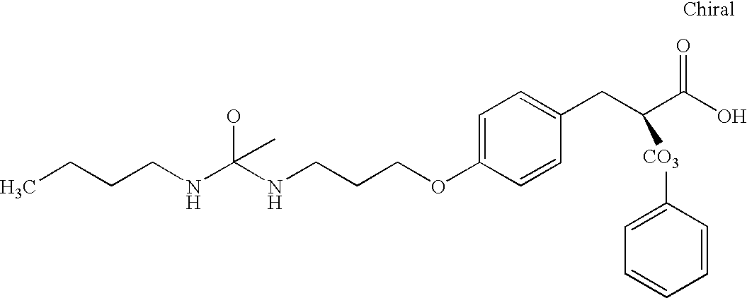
C(CNC(NCCCOC1=CC=C(CC(C(O)=O)[CO3]C2=CC=CC=C2)C=C1)(O)C)CC
